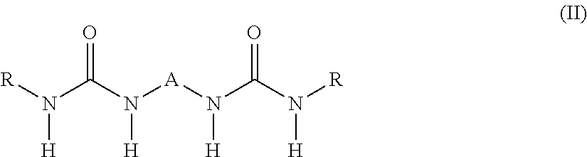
[H]N([R])C(N([A]N(C(N([R])[H])=O)[H])[H])=O
